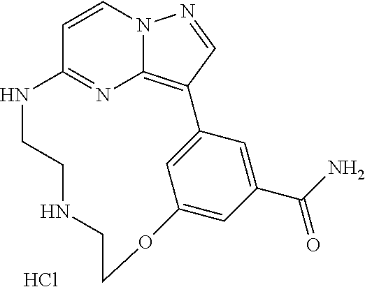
C12=C3C=NN1C=CC(=N2)NCCNCCOC1=CC(C(N)=O)=CC3=C1.Cl
